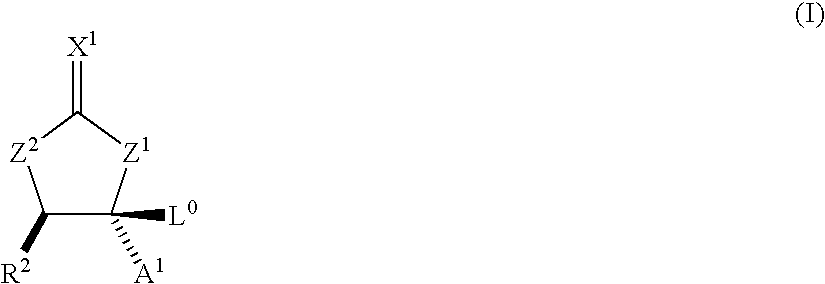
C1([R2])C([A1])([L0])[Z1]C(=[X1])[Z2]1
